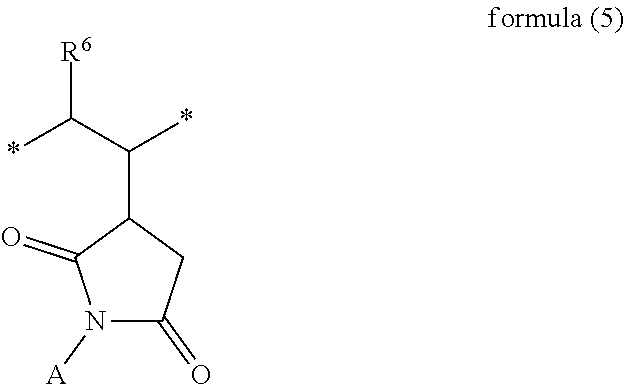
N1([A])C(=O)CC(C(*)C([R6])*)C1=O
